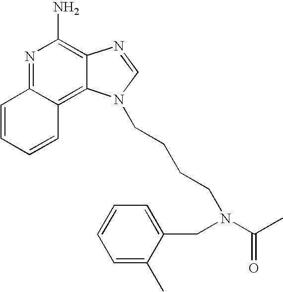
N1=C2C(=C3C(=C1N)N=CN3CCCCN(C(C)=O)CC1=CC=CC=C1C)C=CC=C2
